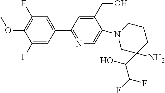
C1(F)=C(OC)C(F)=CC(C2=NC=C(N3CC(C(C(F)F)O)(N)CCC3)C(CO)=C2)=C1
